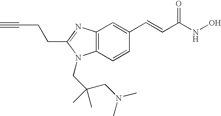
C12=C(C=CC(C=CC(=O)NO)=C1)N(CC(CN(C)C)(C)C)C(CCC#C)=N2
